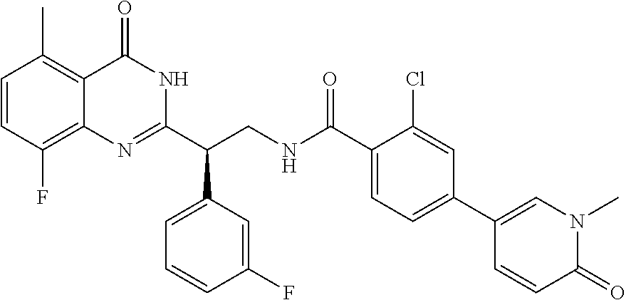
C1(C(CNC(C2=CC=C(C3=CN(C)C(=O)C=C3)C=C2Cl)=O)C2=CC=CC(F)=C2)=NC2=C(F)C=CC(C)=C2C(=O)N1
